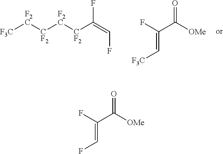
[F3C][F2C][CF2][F2C][CF2]C(=CF)F.C(C([OMe])=O)(F)=C[F3C].C(C([OMe])=O)(F)=CF
